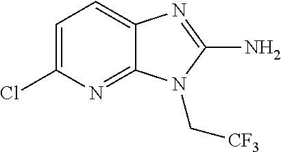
C1=C(Cl)N=C2C(=C1)N=C(N)N2C[CF3]
